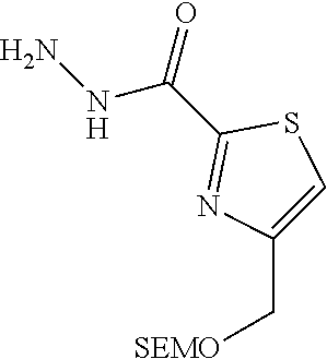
[SEMO]CC1=CSC(C(=O)NN)=N1
